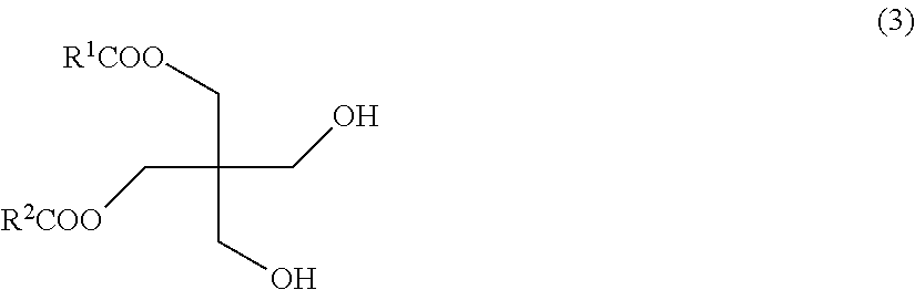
C(CO)(CO)(C[R2COO])C[R1COO]
